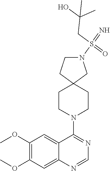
C1(N2CCC3(CC2)CN(S(=N)(CC(O)(C)C)=O)CC3)=NC=NC2=CC(OC)=C(OC)C=C12
